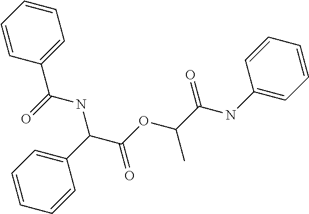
C(C(OC(C(NC1=CC=CC=C1)=O)C)=O)(C1=CC=CC=C1)NC(C1=CC=CC=C1)=O
